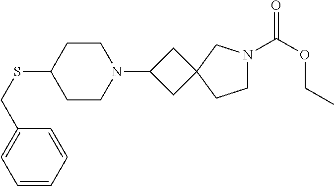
C1CN(C2CC3(C2)CCN(C(OCC)=O)C3)CCC1SCC1=CC=CC=C1
